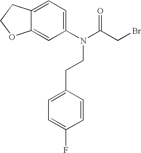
C12=CC=C(N(C(CBr)=O)CCC3=CC=C(F)C=C3)C=C1OCC2
